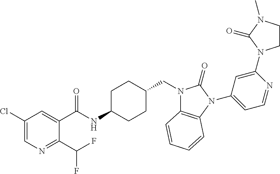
C1(Cl)=CN=C(C(F)F)C(C(NC2CCC(CN3C4=C(N(C5=CC=NC(N6CCN(C)C6=O)=C5)C3=O)C=CC=C4)CC2)=O)=C1
